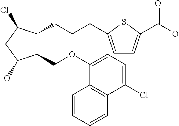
C1(COC2=CC=C(Cl)C3=C2C=CC=C3)C(CCCC2=CC=C(C(O)=O)S2)C(Cl)CC1O
